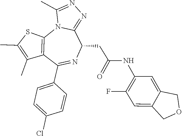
C1(C)=NN=C2N1C1=C(C(C3=CC=C(Cl)C=C3)=NC2CC(=O)NC2=C(F)C=C3C(=C2)COC3)C(C)=C(C)S1
